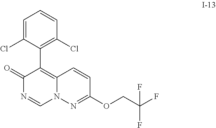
C1(C2=C3N(C=NC2=O)N=C(OCC(F)(F)F)C=C3)=C(Cl)C=CC=C1Cl
